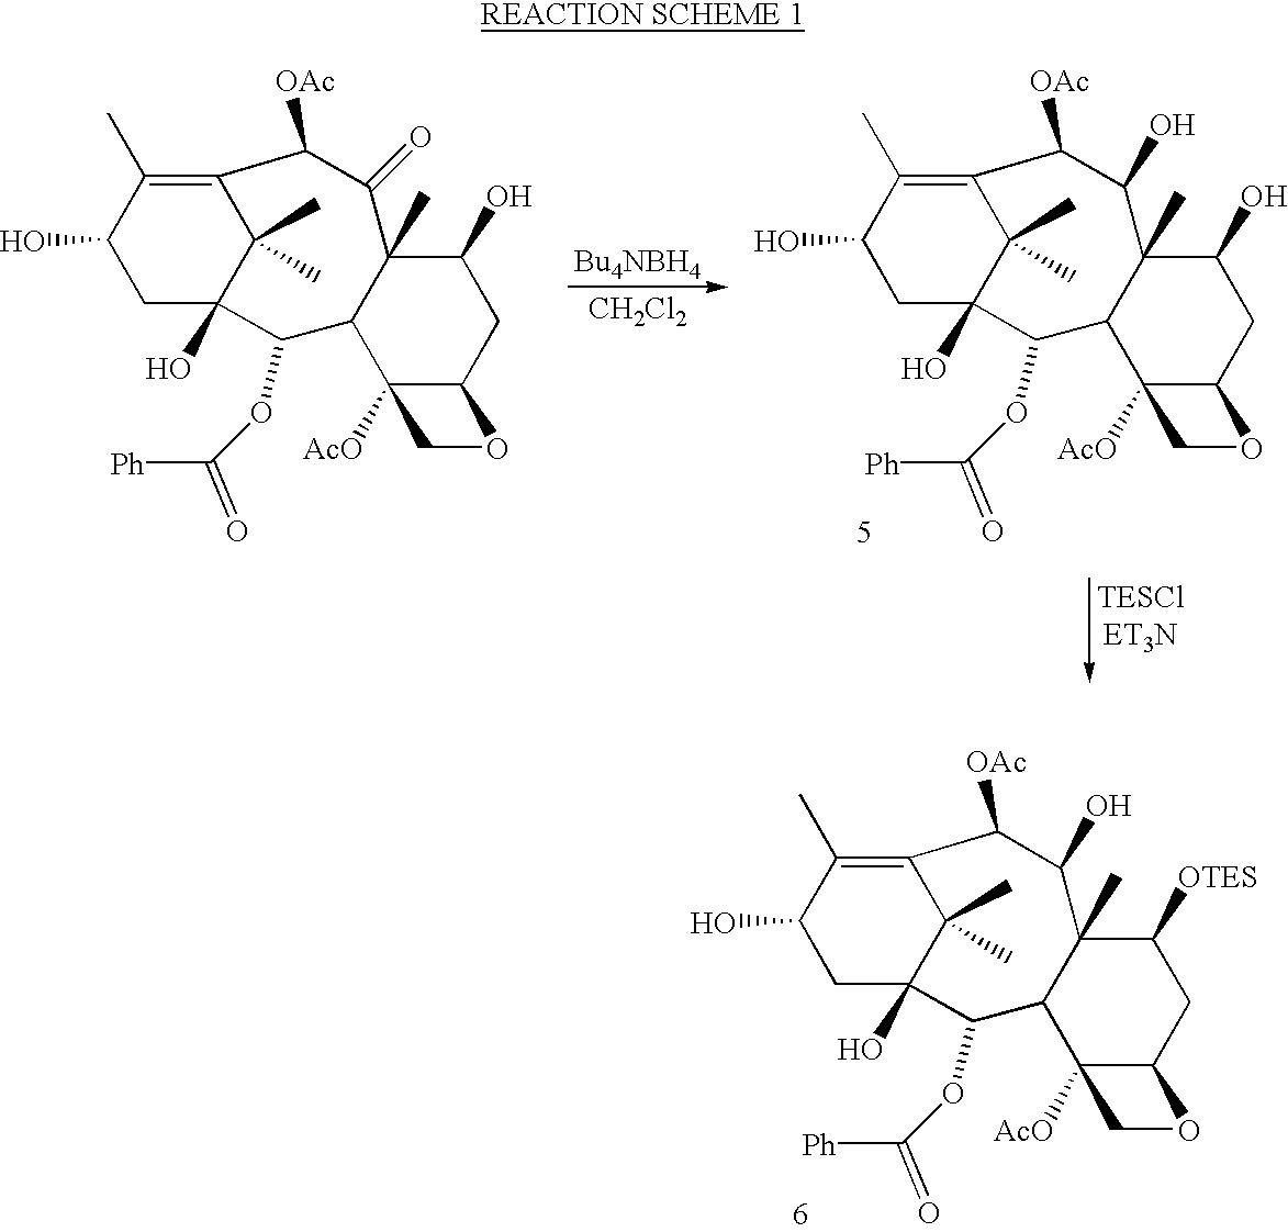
C1C(O)C(C)=C2C(C)(C)C1(O)C(OC([Ph])=O)C1C(C)(C(=O)C2[OAc])C(O)CC2C1([AcO])CO2.[CH2Cl2].C1C(O)C(C)=C2C(C)(C)C1(O)C(OC([Ph])=O)C1C(C)(C(O)C2[OAc])C(O)CC2C1([AcO])CO2.C1C(O)C(C)=C2C(C)(C)C1(O)C(OC([Ph])=O)C1C(C)(C(O)C2[OAc])C([OTES])CC2C1([AcO])CO2
